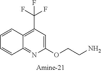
C12=C(C(F)(F)F)C=C(OCCN)N=C1C=CC=C2
